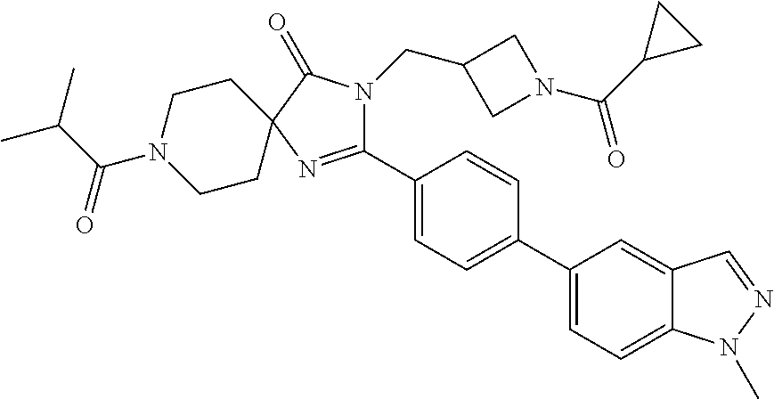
C1(C2=CC=C(C3=CC=C4C(=C3)C=NN4C)C=C2)=NC2(C(=O)N1CC1CN(C(C3CC3)=O)C1)CCN(C(C(C)C)=O)CC2
